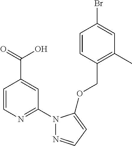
C1=CC(COC2=CC=NN2C2=NC=CC(C(=O)O)=C2)=C(C)C=C1Br
